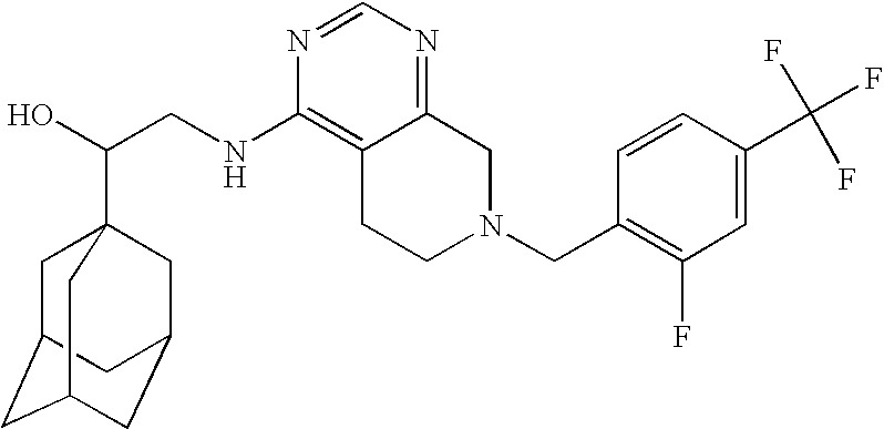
C(CNC1=C2C(=NC=N1)CN(CC1=C(F)C=C(C(F)(F)F)C=C1)CC2)(O)C12CC3CC(CC(C1)C3)C2
